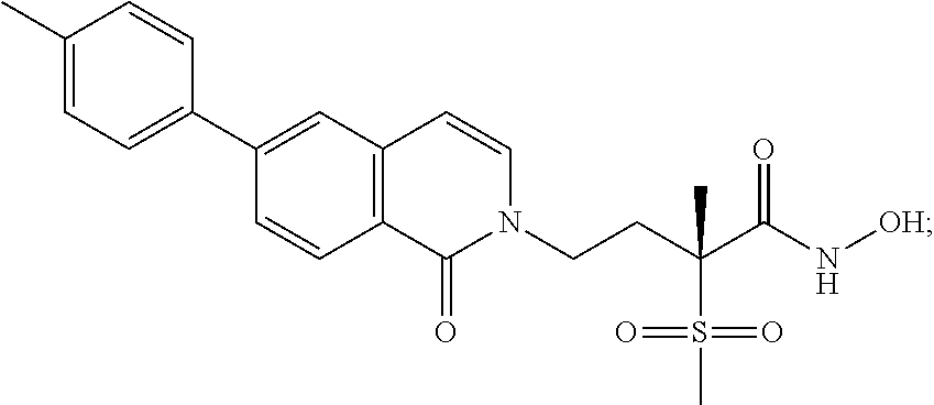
CC1=CC=C(C2=CC3=C(C=C2)C(=O)N(CCC(C(N[OH])=O)(C)S(C)(=O)=O)C=C3)C=C1
